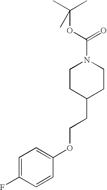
C1CC(CCOC2=CC=C(F)C=C2)CCN1C(OC(C)(C)C)=O
